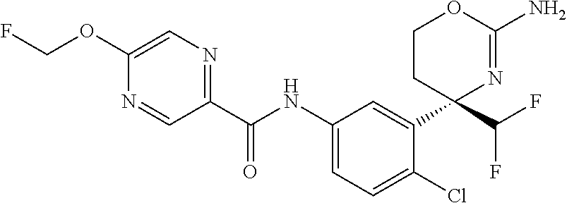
C1(C(NC2=CC=C(Cl)C(C3(C(F)F)N=C(N)OCC3)=C2)=O)=NC=C(OCF)N=C1
